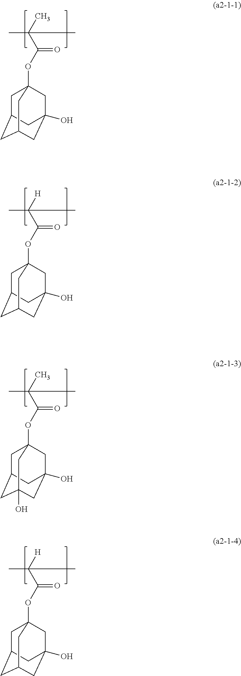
CC(C)(C(OC12CC3CC(CC(O)(C1)C3)C2)=O)C.CC([H])(C(OC12CC3CC(CC(O)(C1)C3)C2)=O)C.CC(C)(C(OC12CC3CC(O)(CC(O)(C1)C3)C2)=O)C.CC([H])(C(OC12CC3CC(CC(O)(C1)C3)C2)=O)C
